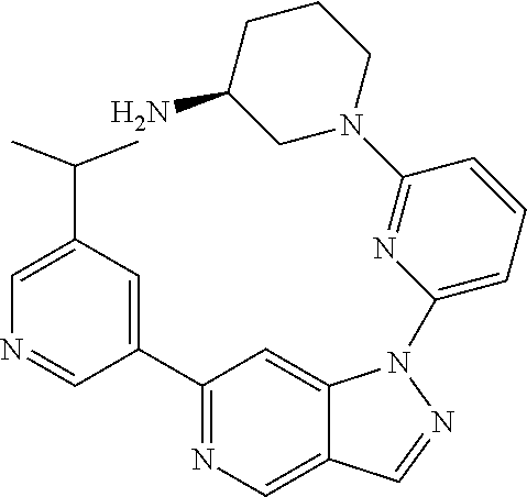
C1(C2=CC(C(C)C)=CN=C2)=NC=C2C(=C1)N(C1=CC=CC(N3CCCC(N)C3)=N1)N=C2
